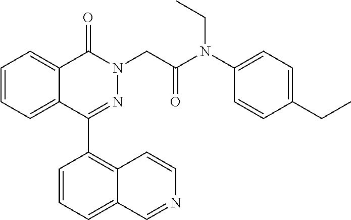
C1=CC=C2C(=C1)C(=O)N(CC(N(C1=CC=C(CC)C=C1)CC)=O)N=C2C1=C2C(=CC=C1)C=NC=C2
